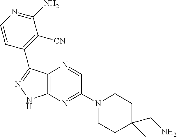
C12=C(N=C(N3CCC(CN)(C)CC3)C=N1)NN=C2C1=C([CN])C(N)=NC=C1
